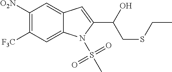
C1([O2N])=C([F3C])C=C2C(=C1)C=C(C(O)CSCC)N2S(C)(=O)=O
